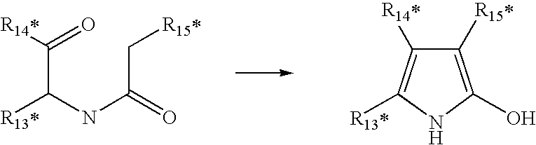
[R13*]C(C([R14*])=O)NC(C[R15*])=O.C1([R15*])=C(O)NC([R13*])=C1[R14*]
